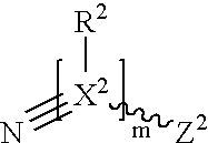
[R2][X2](#N)[Z2]
